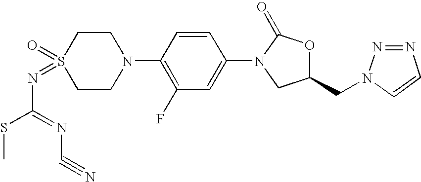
C1CN(C2=C(F)C=C(N3CC(CN4N=NC=C4)OC3=O)C=C2)CCS1(=O)=NC(SC)=NC#N
